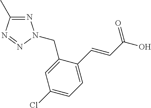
C(C1=CC(Cl)=CC=C1C=CC(O)=O)N1N=C(C)N=N1
